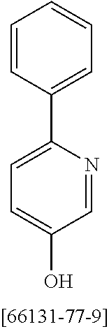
C1=CC(C2=CC=C(O)C=N2)=CC=C1
